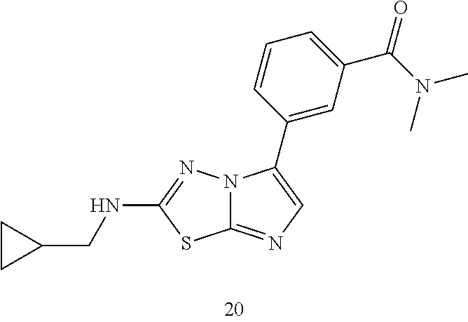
C12=NC=C(C3=CC(C(N(C)C)=O)=CC=C3)N1N=C(NCC1CC1)S2
